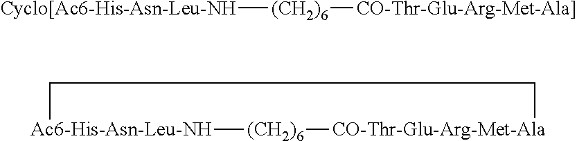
[Cyclo[Ac6-His-Asn-Leu-NH][(CH2)6][CO-Thr-Glu-Arg-Met-Ala]].[Ac6-His-Asn-Leu-NH]1[(CH2)6][CO-Thr-Glu-Arg-Met-Ala]CC1
